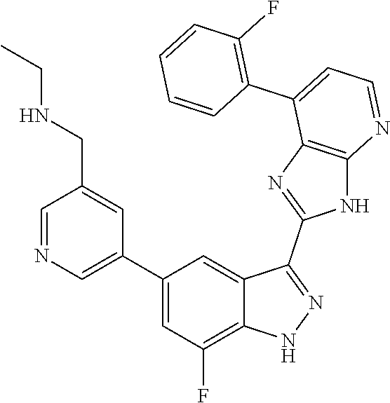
C1=NC=C(C2=CC(F)=C3C(=C2)C(C2=NC4=C(N2)N=CC=C4C2=C(F)C=CC=C2)=NN3)C=C1CNCC
